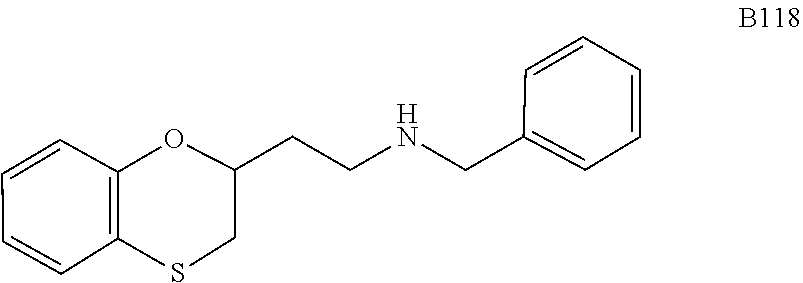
C1(CNCCC2CSC3=C(C=CC=C3)O2)=CC=CC=C1
